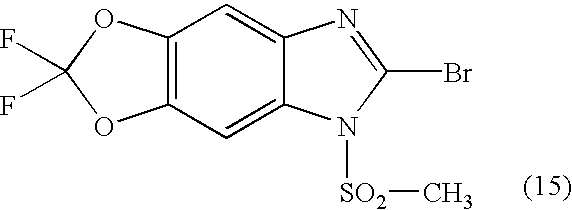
C12=C(OC(F)(F)O1)C=C1C(=C2)N([SO2]C)C(Br)=N1
